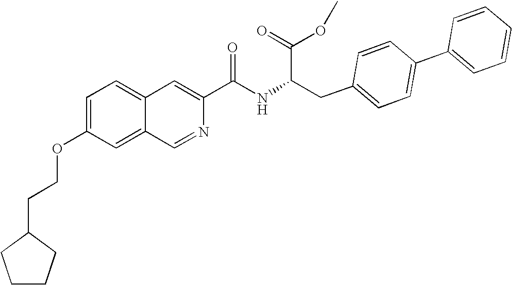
C1=C(OCCC2CCCC2)C=C2C(=C1)C=C(C(NC(CC1=CC=C(C3=CC=CC=C3)C=C1)C(OC)=O)=O)N=C2
